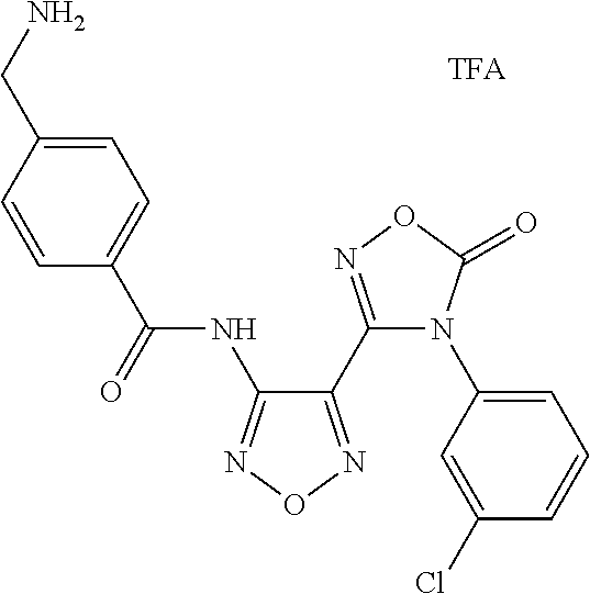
C(NC1=NON=C1C1=NOC(=O)N1C1=CC=CC(Cl)=C1)(C1=CC=C(CN)C=C1)=O
